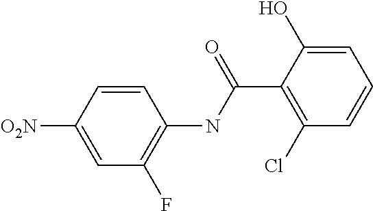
C1=C([O2N])C=CC(NC(C2=C(Cl)C=CC=C2O)=O)=C1F
